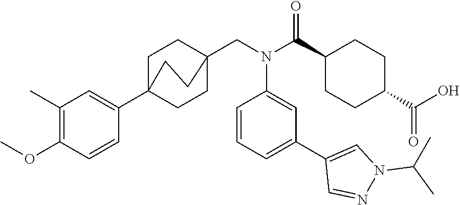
C1(C)=C(OC)C=CC(C23CCC(CN(C(C4CCC(C(O)=O)CC4)=O)C4=CC(C5=CN(C(C)C)N=C5)=CC=C4)(CC2)CC3)=C1
